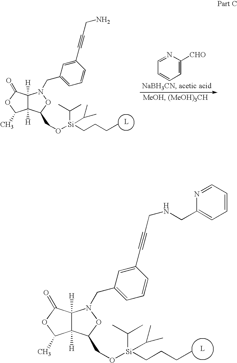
C12([H])C([H])(C(CO[Si](CCCC)(C(C)C)C(C)C)ON1CC1=CC=CC(C#CCN)=C1)C(C)OC2=O.C1=CC=C([CHO])N=C1.C12([H])C([H])(C(CO[Si](CCCC)(C(C)C)C(C)C)ON1CC1=CC=CC(C#CCNCC3=CC=CC=N3)=C1)C(C)OC2=O
